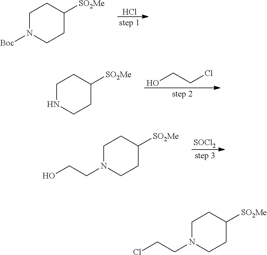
Cl.C1N([Boc])CCC([SO2Me])C1.C(O)CCl.C1NCCC([SO2Me])C1.C1N(CCO)CCC([SO2Me])C1.[SOCl2].C1N(CCCl)CCC([SO2Me])C1
